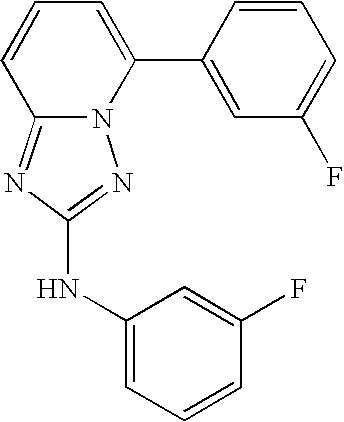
C12=NC(NC3=CC=CC(F)=C3)=NN1C(C1=CC(F)=CC=C1)=CC=C2
